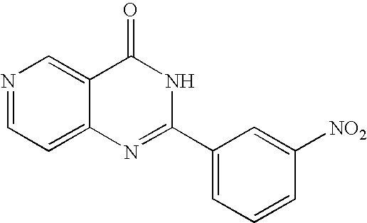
C12=CC=NC=C1C(=O)NC(C1=CC=CC([NO2])=C1)=N2
